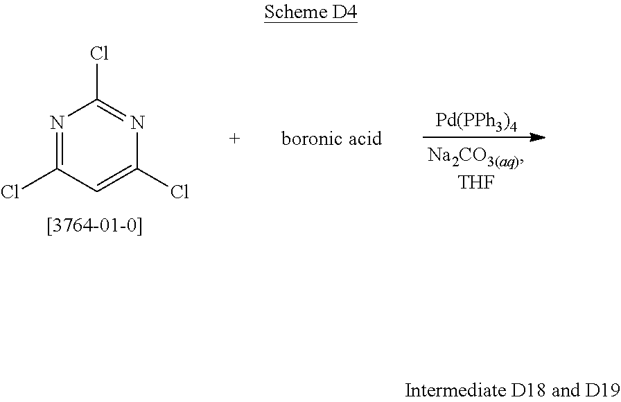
[Pd(PPh3)4].ClC1=NC(Cl)=NC(Cl)=C1.[boronic acid]
